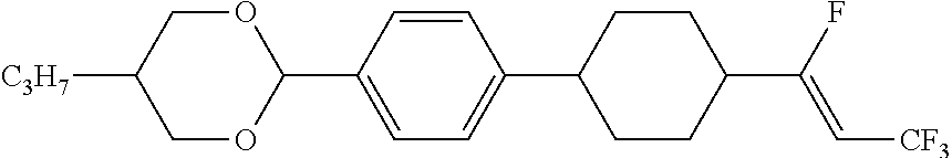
C1OC(C2=CC=C(C3CCC(C(F)=C[CF3])CC3)C=C2)OCC1[C3H7]
